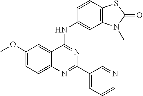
COC1=CC=C2C(=C1)C(NC1=CC3=C(C=C1)SC(=O)N3C)=NC(C1=CC=CN=C1)=N2
